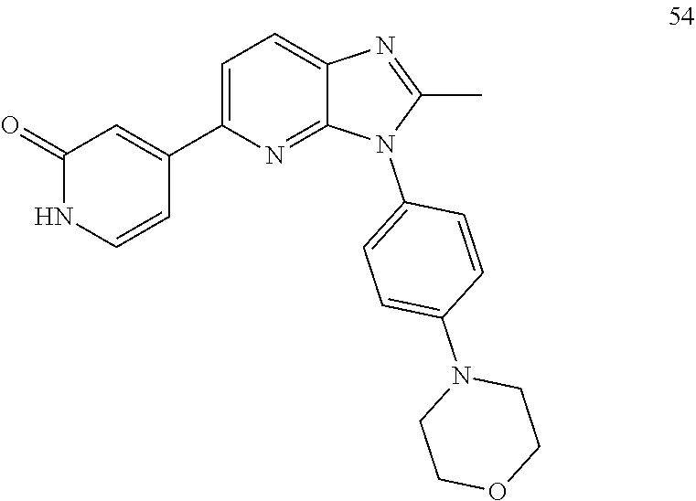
C1(C)=NC2=CC=C(C3=CC(=O)NC=C3)N=C2N1C1=CC=C(N2CCOCC2)C=C1
